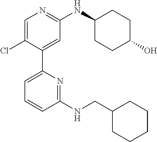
C1=C(Cl)C(C2=CC=CC(NCC3CCCCC3)=N2)=CC(NC2CCC(O)CC2)=N1
